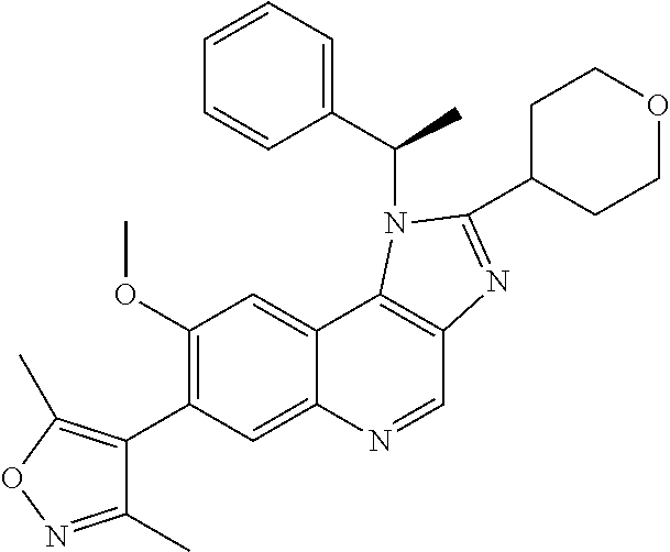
C1(C2=C(OC)C=C3C(=C2)N=CC2=C3N(C(C3=CC=CC=C3)C)C(C3CCOCC3)=N2)=C(C)ON=C1C
